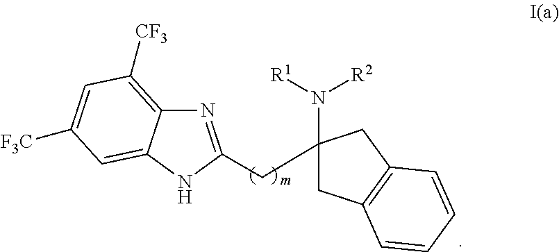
C12=C([CF3])C=C([F3C])C=C1NC(CC1(N([R1])[R2])CC3=C(C1)C=CC=C3)=N2.[m]
